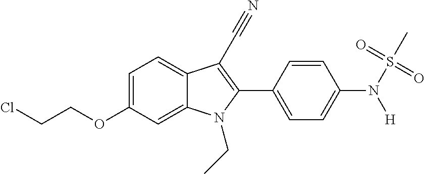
C1=C2C(=CC=C1OCCCl)C(C#N)=C(C1=CC=C(N(S(C)(=O)=O)[H])C=C1)N2CC
